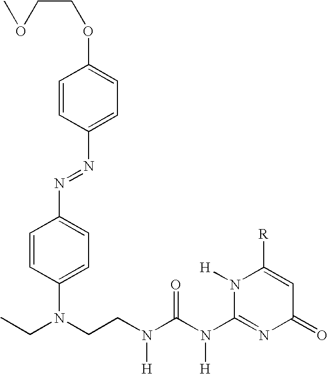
C1=C([R])N([H])C(N(C(N([H])CCN(C2=CC=C(N=NC3=CC=C(OCCOC)C=C3)C=C2)CC)=O)[H])=NC1=O
